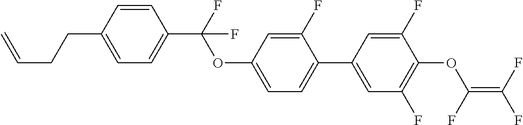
C(C1=CC=C(C(F)(OC2=CC=C(C3=CC(F)=C(OC(F)=C(F)F)C(F)=C3)C(F)=C2)F)C=C1)CC=C
